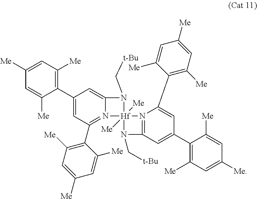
C1(C2=CC(C3=C([Me])C=C([Me])C=C3[Me])=N3C(=C2)N(C[t-Bu])[Hf]32([Me])([Me])N3=C(C=C(C4=C([Me])C=C([Me])C=C4[Me])C=C3C3=C([Me])C=C([Me])C=C3[Me])N2C[t-Bu])=C([Me])C=C([Me])C=C1[Me]
